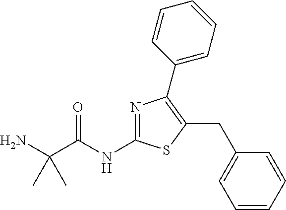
N(C1=NC(C2=CC=CC=C2)=C(CC2=CC=CC=C2)S1)C(C(N)(C)C)=O
